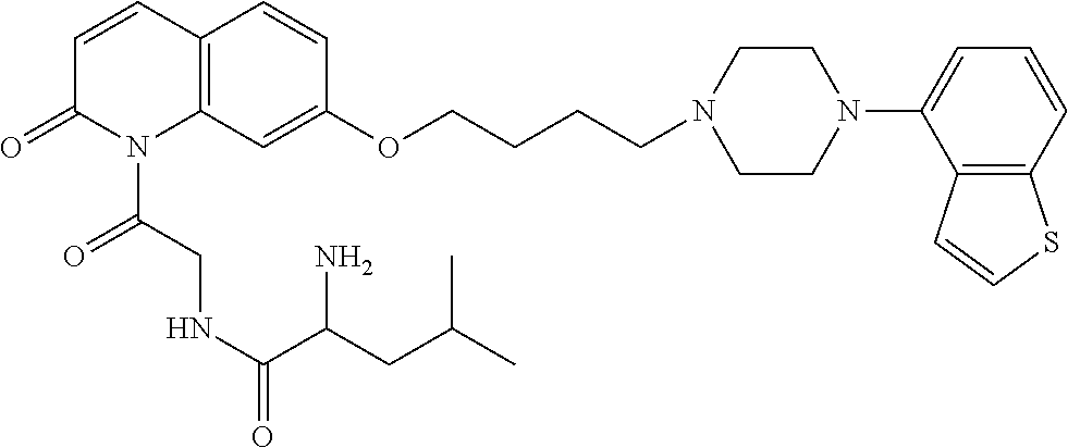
C1=CC2=C(N(C(CNC(C(N)CC(C)C)=O)=O)C1=O)C=C(OCCCCN1CCN(C3=CC=CC4=C3C=CS4)CC1)C=C2
